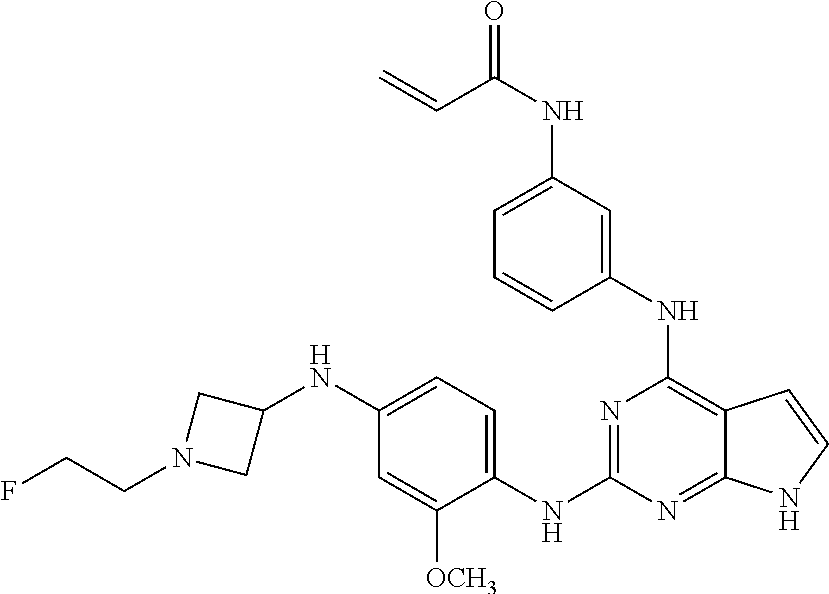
O=C(NC1=CC=CC(NC2=C3C(=NC(NC4=CC=C(NC5CN(CCF)C5)C=C4[OCH3])=N2)NC=C3)=C1)C=C
